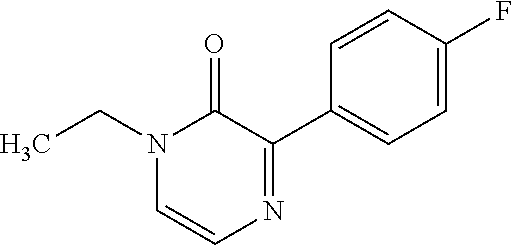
N1(CC)C=CN=C(C2=CC=C(F)C=C2)C1=O
